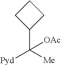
C1(C([Me])([Pyd])[OAc])CCC1
